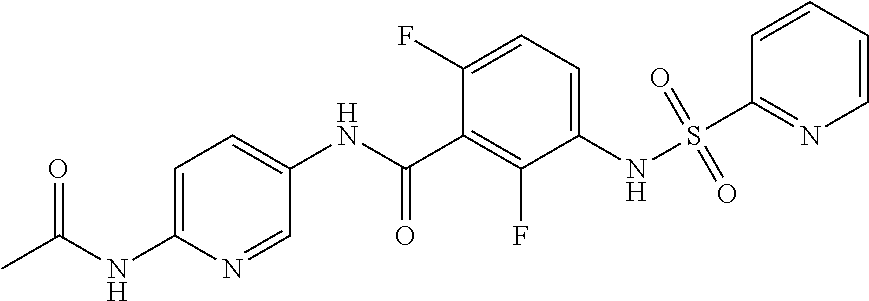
C1=C(NC(C)=O)N=CC(NC(C2=C(F)C(NS(C3=NC=CC=C3)(=O)=O)=CC=C2F)=O)=C1
